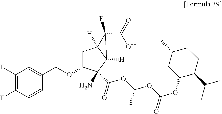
C1(F)=C(F)C=CC(COC2CC3([H])C([H])(C2(N)C(=O)OC(C)OC(=O)OC2C(C(C)C)CCC(C)C2)C3(C(=O)O)F)=C1
